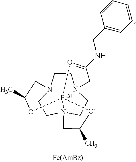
C1CN2CCN34CCN1CC(NCC1=CC=CC=C1)=O[Fe]3([O-]C(C)C2)[O-]C(C)C4
